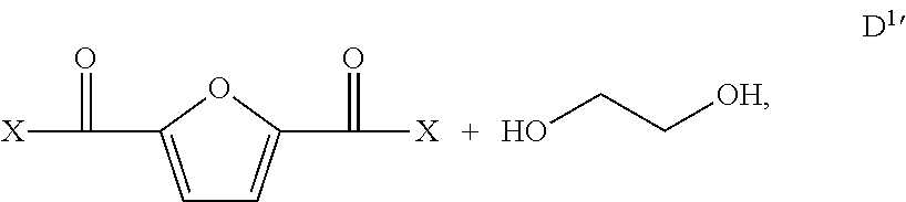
[X]C(=O)C1=CC=C(C(=O)[X])O1.OCC[OH]
